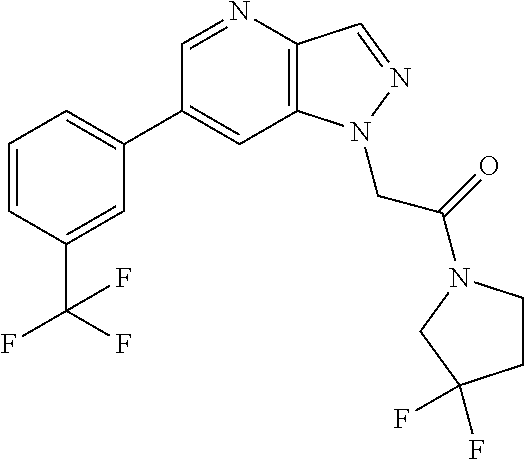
C1(C2=CC=CC(C(F)(F)F)=C2)=CC2=C(C=NN2CC(=O)N2CCC(F)(F)C2)N=C1
